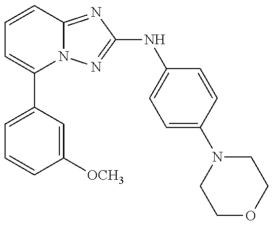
C1=C(C2=CC=CC3=NC(NC4=CC=C(N5CCOCC5)C=C4)=NN23)C=C([OCH3])C=C1
